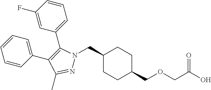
C1(CN2N=C(C)C(C3=CC=CC=C3)=C2C2=CC=CC(F)=C2)CCC(COCC(O)=O)CC1
